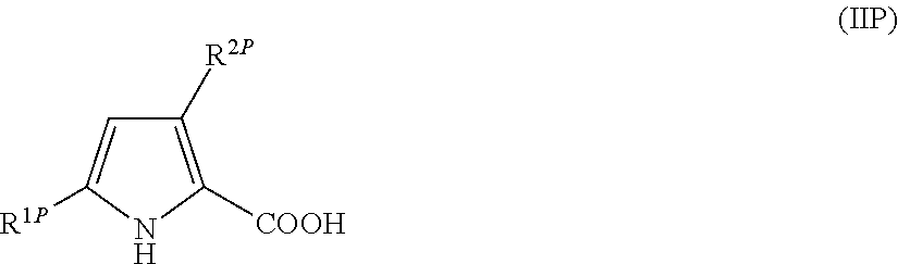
C1([R2P])=C([COOH])NC([R1P])=C1
